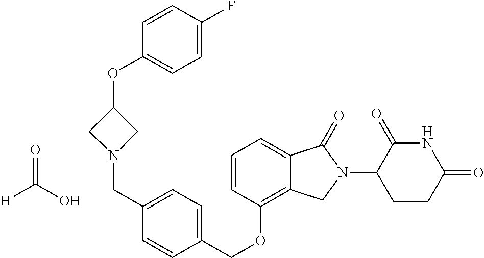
C(OC1=C2C(=CC=C1)C(=O)N(C1C(=O)NC(=O)CC1)C2)C1=CC=C(CN2CC(OC3=CC=C(F)C=C3)C2)C=C1.[H]C(O)=O
